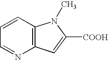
C12=C(C=CC=N1)N(C)C([COOH])=C2
